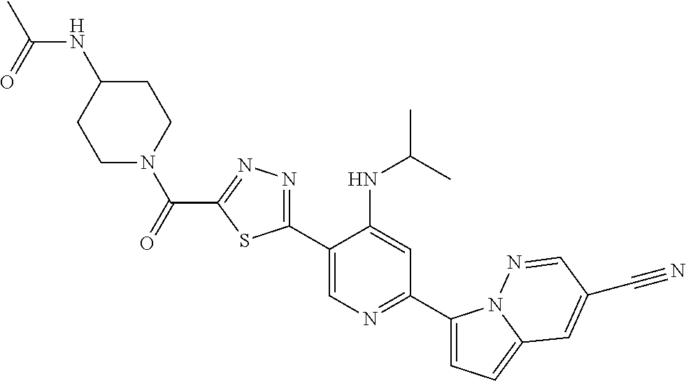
C1(C2=CN=C(C3=CC=C4N3N=CC(C#N)=C4)C=C2NC(C)C)=NN=C(C(=O)N2CCC(NC(C)=O)CC2)S1
